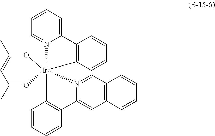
C12=C(C=CC=C1)[Ir]13(N4=CC=CC=C24)(C2=C(C=CC=C2)C2=CC4=C(C=N12)C=CC=C4)OC(C)=CC(C)=O3
